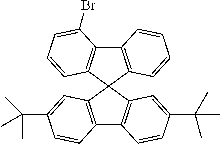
C12=C(C3(C4=C1C=CC(C(C)(C)C)=C4)C1=C(C4=C3C=CC=C4Br)C=CC=C1)C=C(C(C)(C)C)C=C2
